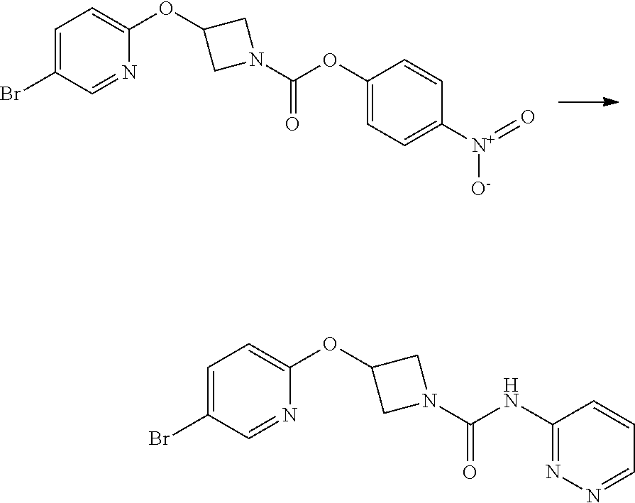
C1=C(Br)C=NC(OC2CN(C(=O)OC3=CC=C([N+]([O-])=O)C=C3)C2)=C1.C1=C(Br)C=NC(OC2CN(C(=O)NC3=NN=CC=C3)C2)=C1
